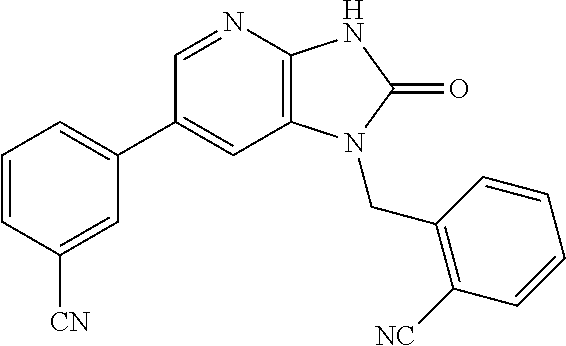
C1(C2=CC=CC([CN])=C2)=CC2=C(N=C1)NC(=O)N2CC1=C([NC])C=CC=C1
